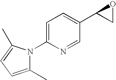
C1=C(N2C(C)=CC=C2C)N=CC(C2CO2)=C1
